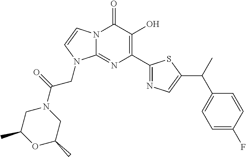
N12C(=NC(C3=NC=C(C(C4=CC=C(F)C=C4)C)S3)=C(O)C1=O)N(CC(N1CC(C)OC(C)C1)=O)C=C2
